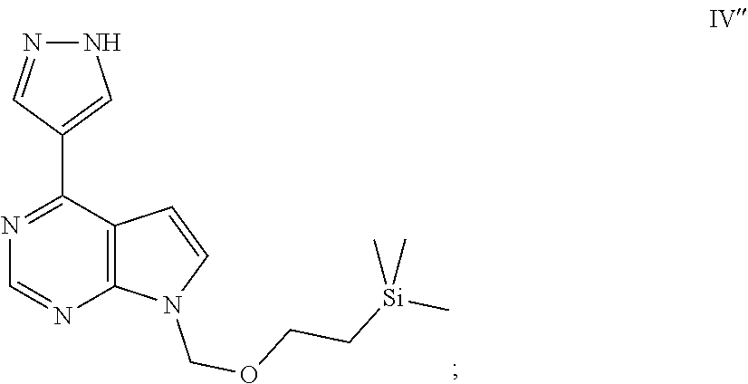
N1=C(C2=CNN=C2)C2=C(N=C1)N(COCC[Si](C)(C)C)C=C2
